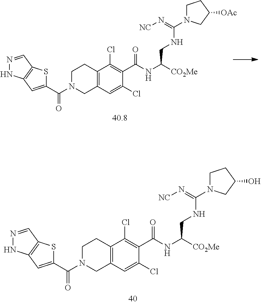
C1N(C(C2=CC3=C(S2)C=NN3)=O)CC2=C(C1)C(Cl)=C(C(NC(CNC(=N[NC])N1CCC(O)C1)[CO2Me])=O)C(Cl)=C2.C1N(C(C2=CC3=C(S2)C=NN3)=O)CC2=C(C1)C(Cl)=C(C(NC(CNC(=N[NC])N1CCC([OAc])C1)[CO2Me])=O)C(Cl)=C2
